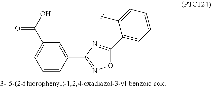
C1(C(O)=O)=CC=CC(C2=NOC(C3=CC=CC=C3F)=N2)=C1
